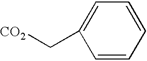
C1=CC=CC=C1C[CO2]
